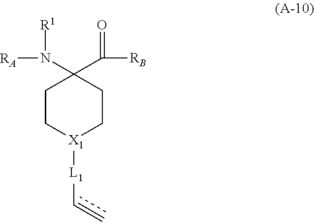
[RA]N(C1(C([RB])=O)CC[X1]([L1]C=C)CC1)[R1]
